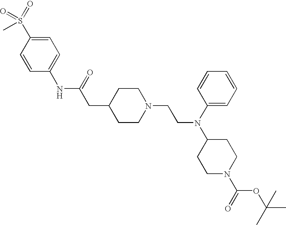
C1(NC(=O)CC2CCN(CCN(C3CCN(C(=O)OC(C)(C)C)CC3)C3=CC=CC=C3)CC2)=CC=C(S(=O)(=O)C)C=C1
